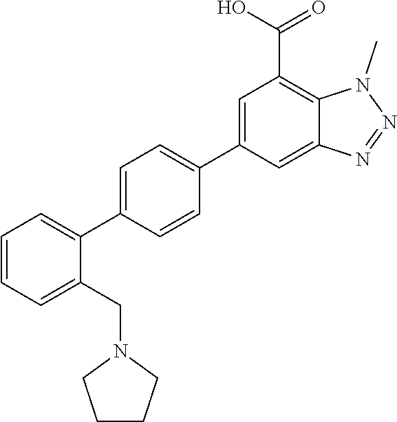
C1(C2=CC=C(C3=CC(C(O)=O)=C4C(=C3)N=NN4C)C=C2)=CC=CC=C1CN1CCCC1
